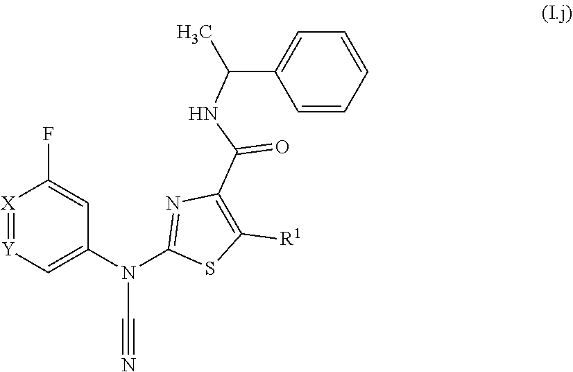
C1(C(NC(C2=CC=CC=C2)C)=O)=C([R1])SC(N(C#N)C2=C[Y]=[X]C(F)=C2)=N1
